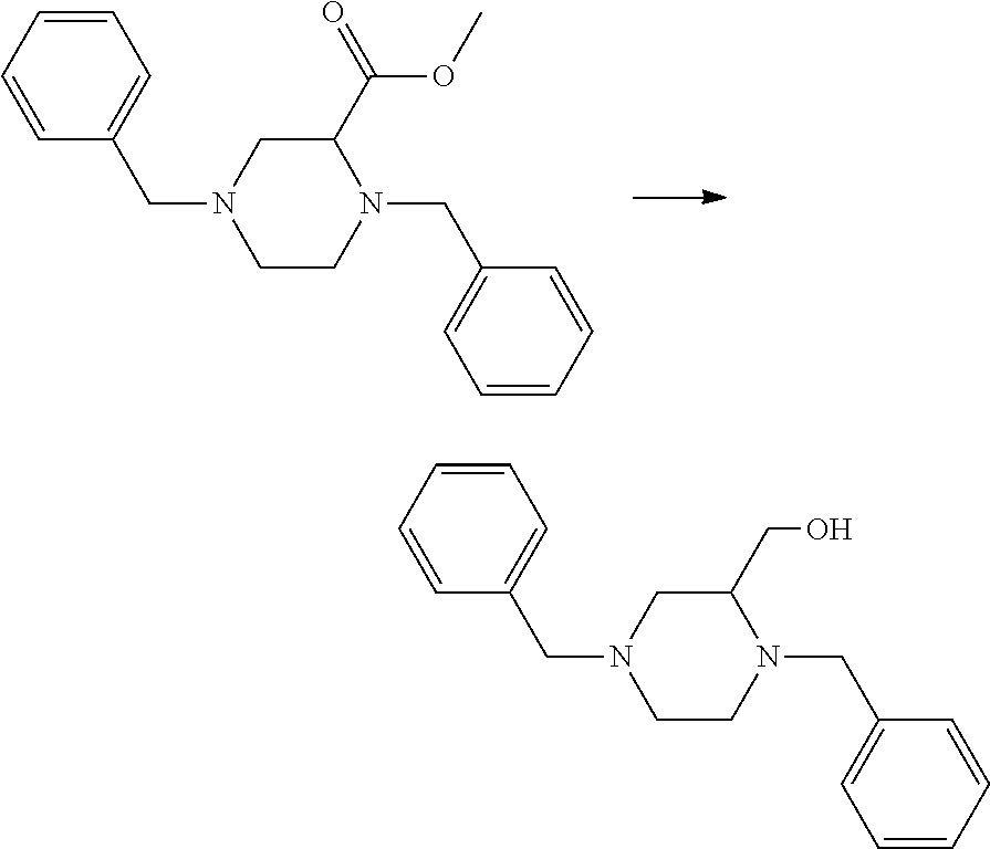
C1CN(CC2=CC=CC=C2)C(C(=O)OC)CN1CC1=CC=CC=C1.C1CN(CC2=CC=CC=C2)C(CO)CN1CC1=CC=CC=C1
